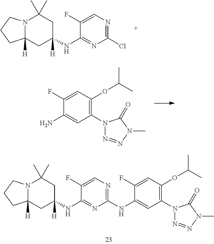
C1(F)=CN=C(Cl)N=C1NC1([H])CC(C)(C)N2C([H])(C1)CCC2.C1(F)=CC(OC(C)C)=C(N2N=NN(C)C2=O)C=C1N.C1(F)=CN=C(NC2=CC(N3N=NN(C)C3=O)=C(OC(C)C)C=C2F)N=C1NC1([H])CC(C)(C)N2C([H])(C1)CCC2
